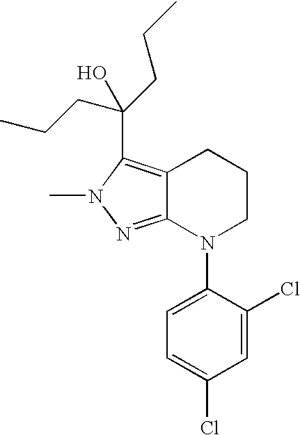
C12=NN(C)C(C(O)(CCC)CCC)=C1CCCN2C1=CC=C(Cl)C=C1Cl
